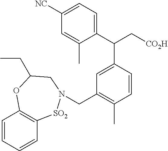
C1(C(C[CO2H])C2=CC(CN3[SO2]C4=C(C=CC=C4)OC(CC)C3)=C(C)C=C2)=CC=C([NC])C=C1C
